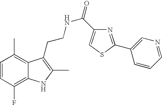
C1=CC(F)=C2C(=C1C)C(CCNC(=O)C1=CSC(C3=CN=CC=C3)=N1)=C(C)N2
